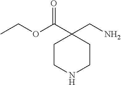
CCOC(C1(CN)CCNCC1)=O
